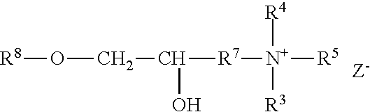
O(CC([R7][N+]([R4])([R3])[R5])O)[R8]
